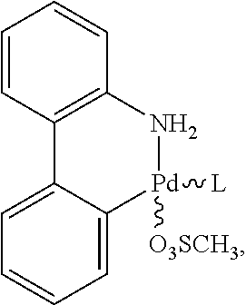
C1=CC2=C(C=C1)N[Pd]([L])([O3SCH3])C1=CC=CC=C21
